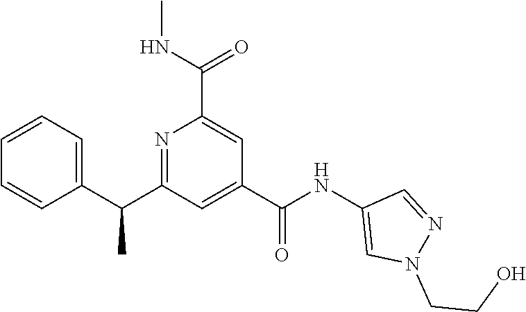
C1=CC=C(C(C2=NC(C(NC)=O)=CC(C(NC3=CN(CCO)N=C3)=O)=C2)C)C=C1
